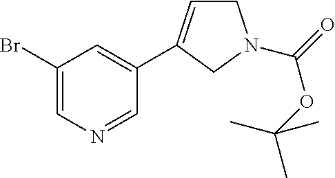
C1(Br)=CN=CC(C2=CCN(C(=O)OC(C)(C)C)C2)=C1
